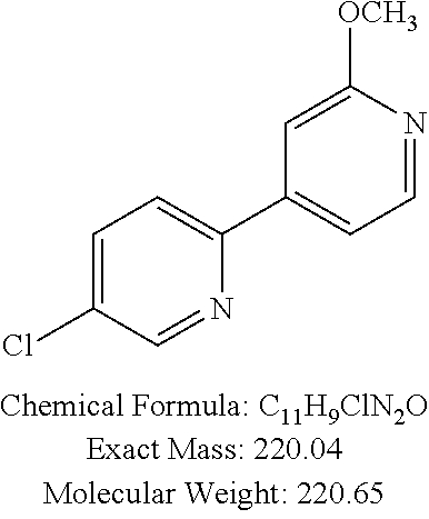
C1=C(Cl)C=NC(C2=CC=NC([OCH3])=C2)=C1
